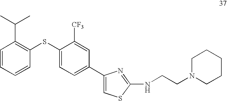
C1=CC=CC(SC2=CC=C(C3=CSC(NCCN4CCCCC4)=N3)C=C2[CF3])=C1C(C)C
